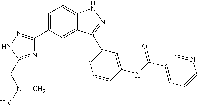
C1(C2=CC=C3C(=C2)C(C2=CC=CC(NC(C4=CC=CN=C4)=O)=C2)=NN3)=NNC(CN(C)C)=N1
